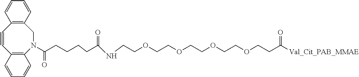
C1#CC2=C(N(C(=O)CCCCC(NCCOCCOCCOCCOCCC([Val_Cit_PAB_MMAE])=O)=O)CC3=C1C=CC=C3)C=CC=C2
